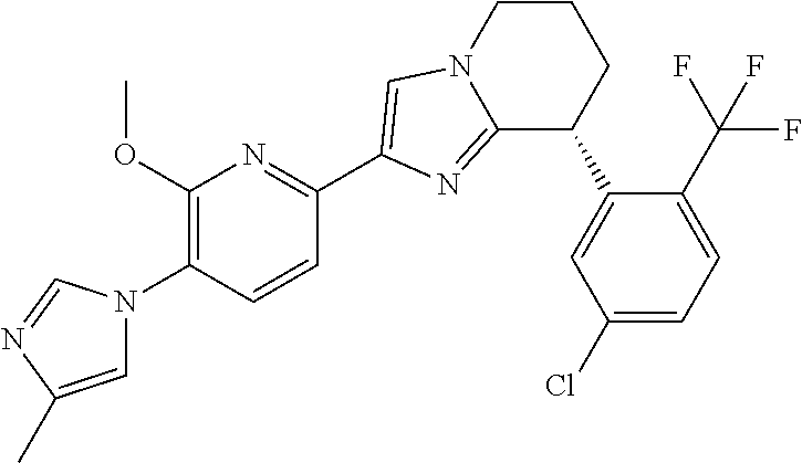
C1(OC)=C(N2C=C(C)N=C2)C=CC(C2=CN3C(=N2)C(C2=CC(Cl)=CC=C2C(F)(F)F)CCC3)=N1
